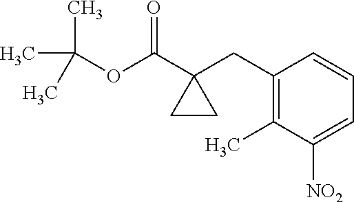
C1(CC2(C(OC(C)(C)C)=O)CC2)=C(C)C([NO2])=CC=C1
